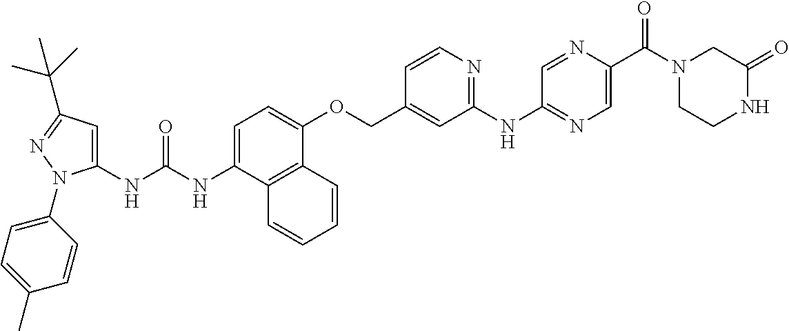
N(C(NC1=CC(C(C)(C)C)=NN1C1=CC=C(C)C=C1)=O)C1=CC=C(OCC2=CC(NC3=NC=C(C(N4CCNC(=O)C4)=O)N=C3)=NC=C2)C2=C1C=CC=C2
